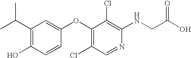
C(C1=C(O)C=CC(OC2=C(Cl)C=NC(NCC(O)=O)=C2Cl)=C1)(C)C
